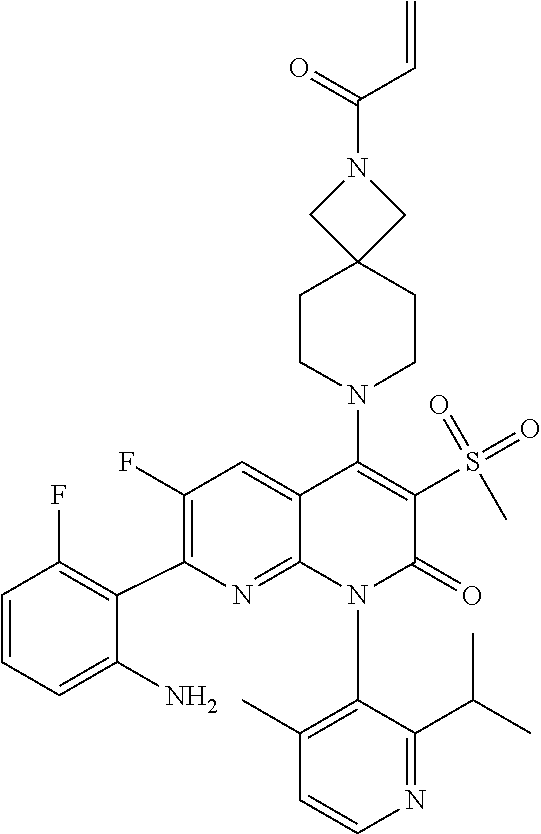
C1=CN=C(C(C)C)C(N2C(=O)C(S(=O)(=O)C)=C(N3CCC4(CC3)CN(C(=O)C=C)C4)C3=CC(F)=C(C4=C(F)C=CC=C4N)N=C23)=C1C
